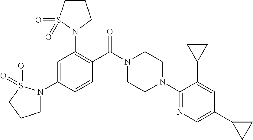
C1(N2CCN(C(C3=C(N4CCCS4(=O)=O)C=C(N4CCCS4(=O)=O)C=C3)=O)CC2)=NC=C(C2CC2)C=C1C1CC1
